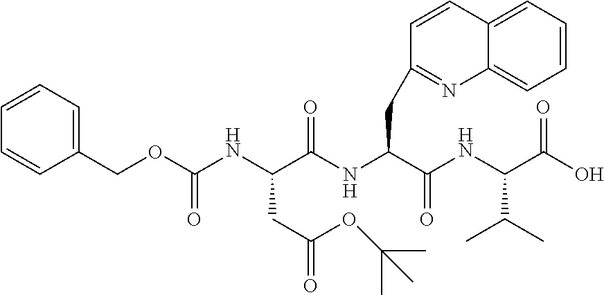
C1(COC(NC(C(NC(C(NC(C(O)=O)C(C)C)=O)CC2=NC3=CC=CC=C3C=C2)=O)CC(=O)OC(C)(C)C)=O)=CC=CC=C1
